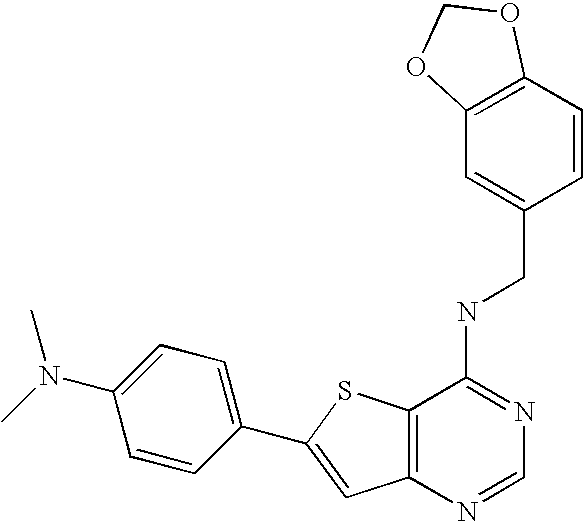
C12=C(N=CN=C1NCC1=CC3=C(C=C1)OCO3)C=C(C1=CC=C(N(C)C)C=C1)S2
